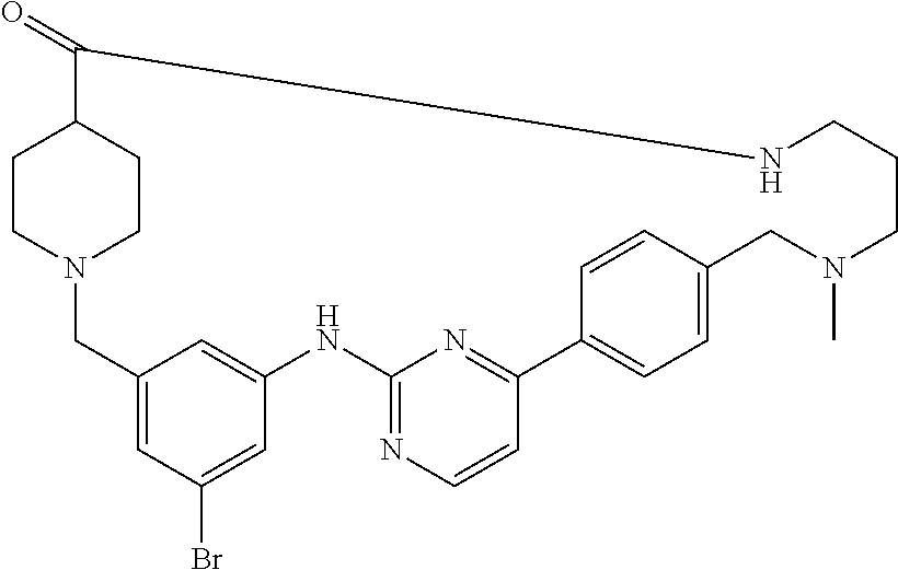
N12CC3=CC(Br)=CC(=C3)NC3=NC=CC(=N3)C3=CC=C(C=C3)CN(C)CCCNC(=O)C(CC1)CC2
